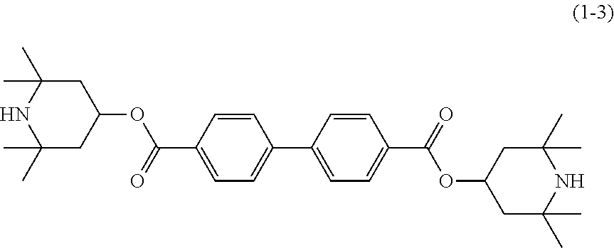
C1=CC(C(OC2CC(C)(C)NC(C)(C)C2)=O)=CC=C1C1=CC=C(C(=O)OC2CC(C)(C)NC(C)(C)C2)C=C1
